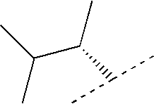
CC(C)C(C(C)C)C
